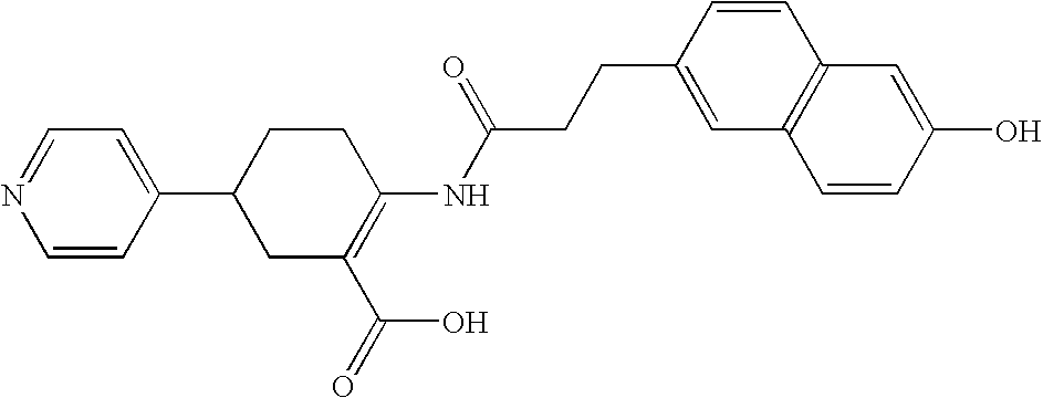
C1=CC(C2CC(C(=O)O)=C(NC(CCC3=CC4=C(C=C3)C=C(O)C=C4)=O)CC2)=CC=N1
